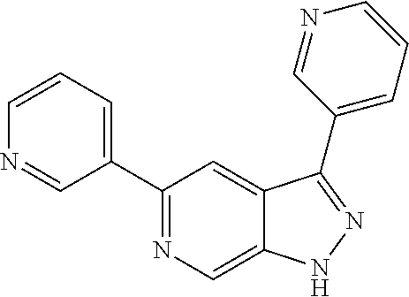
C1(C2=CC=CN=C2)=NC=C2C(=C1)C(C1=CC=CN=C1)=NN2
